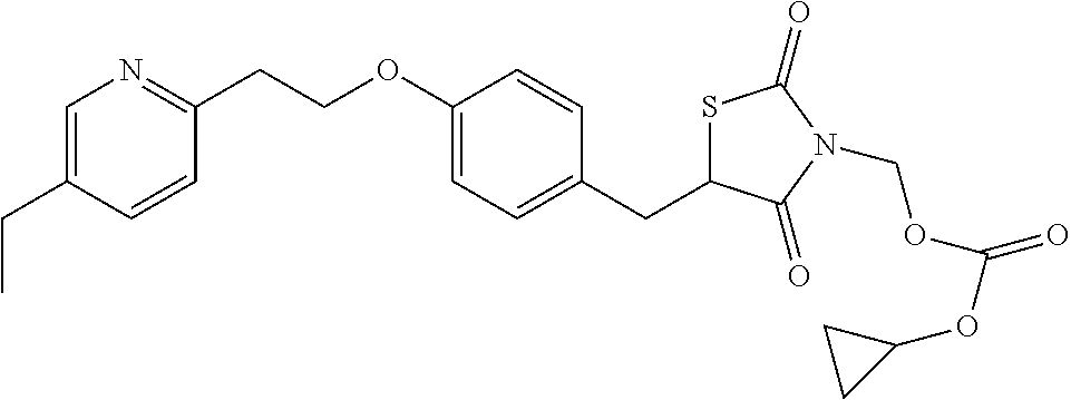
C1=C(CC)C=CC(CCOC2=CC=C(CC3SC(=O)N(COC(OC4CC4)=O)C3=O)C=C2)=N1
